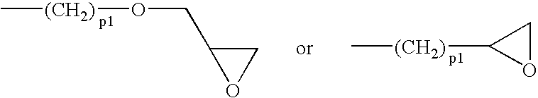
C[(CH2)]OCC1OC1.C[(CH2)]C1OC1
